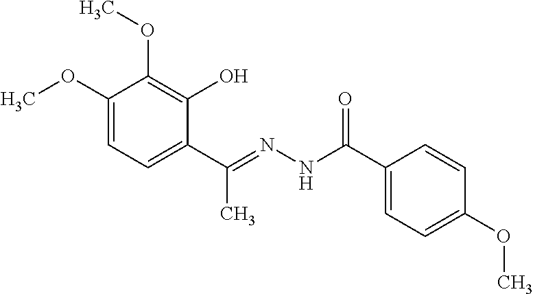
C1(OC)=CC=C(C(=NNC(C2=CC=C(OC)C=C2)=O)C)C(O)=C1OC
